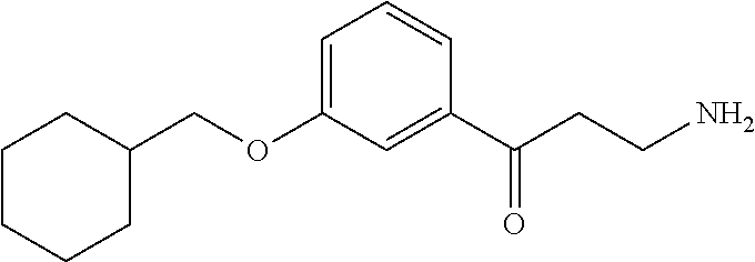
C1CCCC(COC2=CC=CC(C(CCN)=O)=C2)C1
